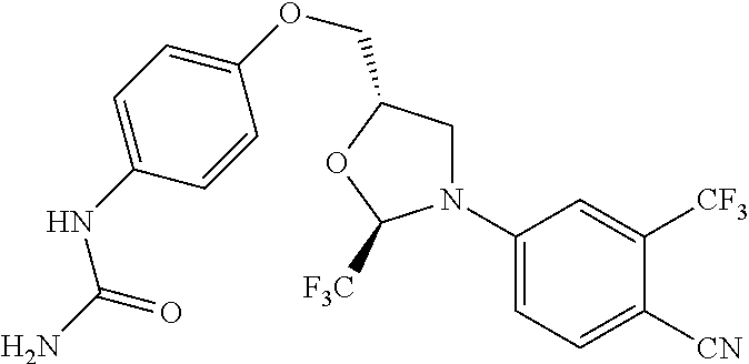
C1N(C2=CC=C([CN])C([CF3])=C2)C([F3C])OC1COC1=CC=C(NC(N)=O)C=C1
